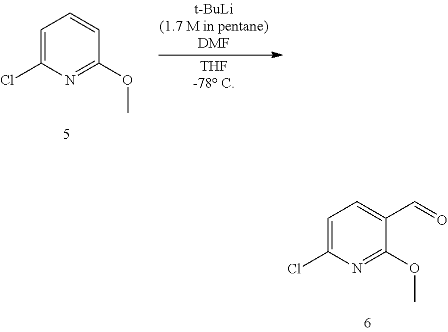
C1=C(Cl)N=C(OC)C(C=O)=C1.C1=C(Cl)N=C(OC)C=C1
